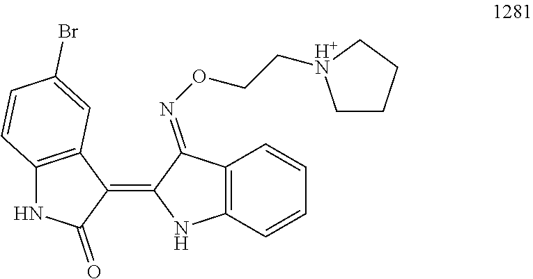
C12=C(C=CC=C1)NC(=C1C3=C(NC1=O)C=CC(Br)=C3)C2=NOCC[H+N]1CCCC1
